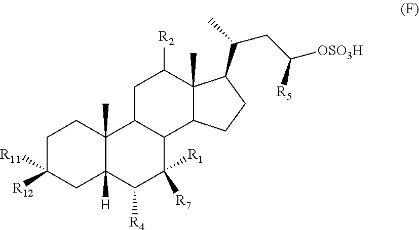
C1C([R11])([R12])CC2([H])C(C)(C1)C1C(C([R1])([R7])C2[R4])C2C(C)(C([R2])C1)C(C(C)CC([OSO3H])[R5])CC2
